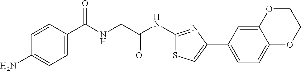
C1=CC(C(NCC(NC2=NC(C3=CC=C4C(=C3)OCCO4)=CS2)=O)=O)=CC=C1N
